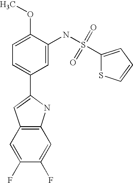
C1=C(C2=CC3=C(N2)C=C(F)C(F)=C3)C=C(NS(=O)(=O)C2=CC=CS2)C(OC)=C1
